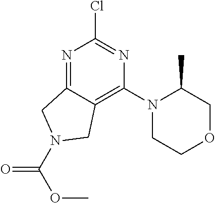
N1=C2C(=C(N3CCOCC3C)N=C1Cl)CN(C(OC)=O)C2
